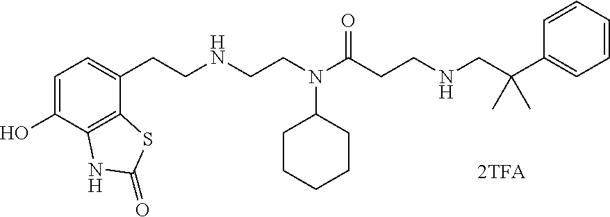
C1=C(O)C2=C(C(CCNCCN(C(CCNCC(C3=CC=CC=C3)(C)C)=O)C3CCCCC3)=C1)SC(=O)N2
